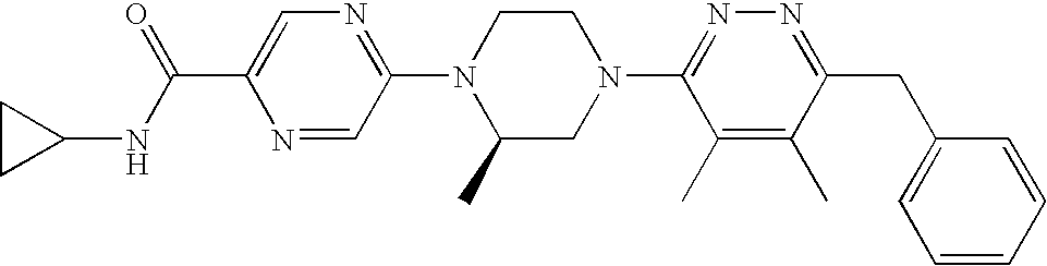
N1=CC(N2C(C)CN(C3=NN=C(CC4=CC=CC=C4)C(C)=C3C)CC2)=NC=C1C(=O)NC1CC1
